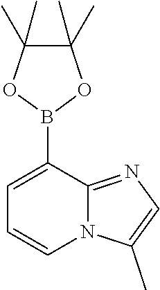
N12C(=NC=C1C)C(B1OC(C)(C)C(C)(C)O1)=CC=C2
